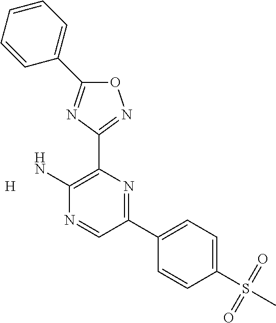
NC1=C(C2=NOC(C3=CC=CC=C3)=N2)N=C(C2=CC=C(S(C)(=O)=O)C=C2)C=N1.[H]
